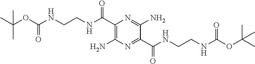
C1(C(NCCNC(OC(C)(C)C)=O)=O)=C(N)N=C(C(NCCNC(OC(C)(C)C)=O)=O)C(N)=N1
